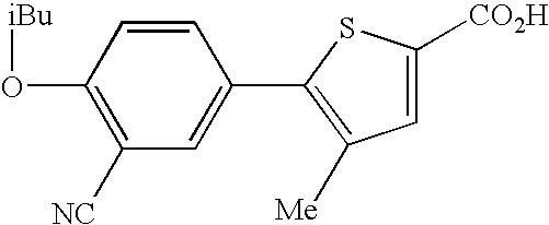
C1(O[iBu])=C([NC])C=C(C2=C([Me])C=C([CO2H])S2)C=C1
